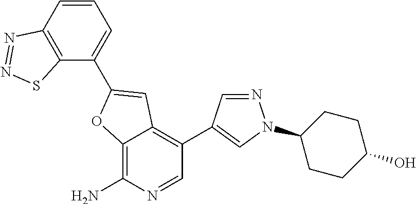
C12=C(N)N=CC(C3=CN(C4CCC(O)CC4)N=C3)=C1C=C(C1=CC=CC3=C1SN=N3)O2
